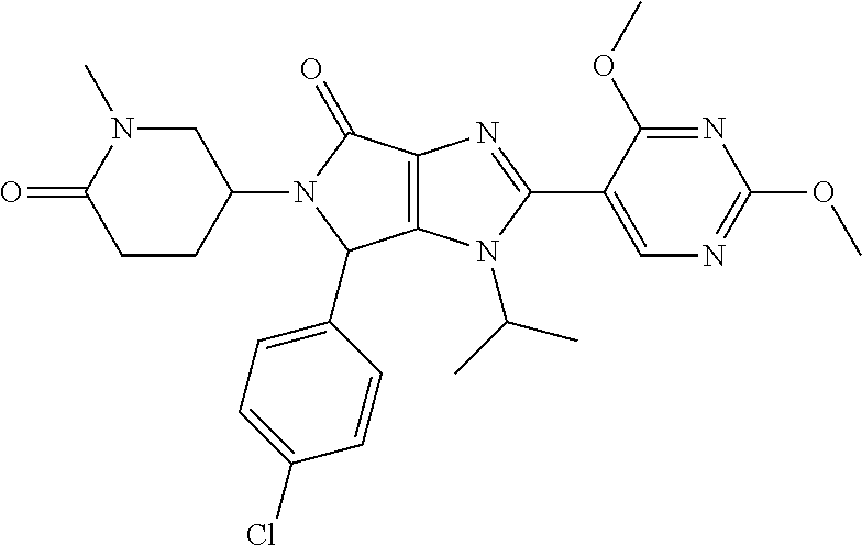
C12=C(N(C(C)C)C(C3=CN=C(OC)N=C3OC)=N1)C(C1=CC=C(Cl)C=C1)N(C1CN(C)C(=O)CC1)C2=O
